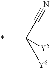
CC([Y5])([Y6])C#N
